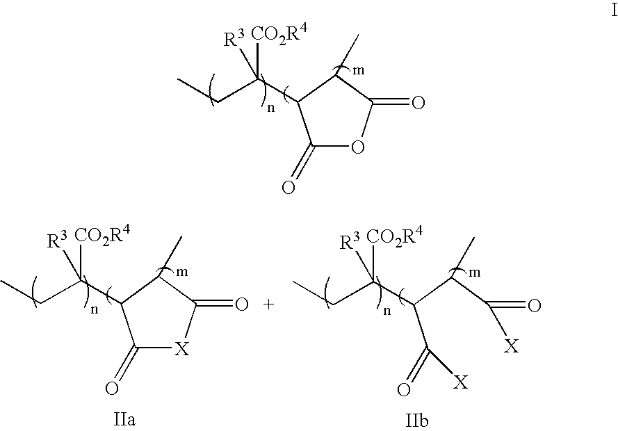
C1(=O)OC(=O)C(C)C1C(CC)([CO2R4])[R3].C1(=O)[X]C(=O)C(C)C1C(CC)([CO2R4])[R3].C(C(C(C(=O)[X])C)C(CC)([CO2R4])[R3])(=O)[X]
